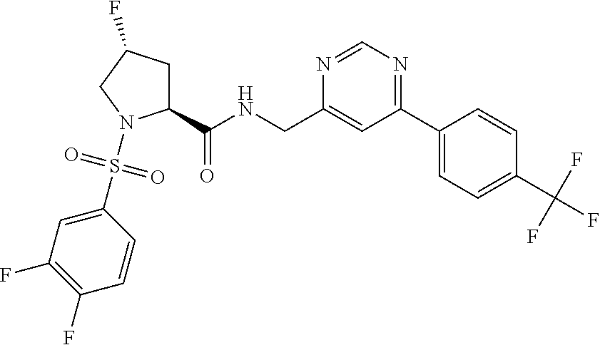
C1(C2=NC=NC(CNC(C3CC(F)CN3S(C3=CC(F)=C(F)C=C3)(=O)=O)=O)=C2)=CC=C(C(F)(F)F)C=C1
